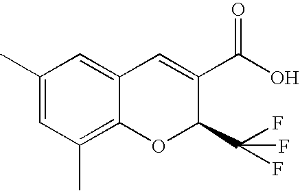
C1(C)=CC(C)=C2C(=C1)C=C(C(O)=O)C(C(F)(F)F)O2
